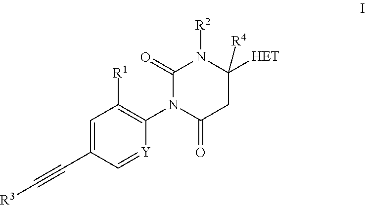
[R3]C#CC1=CC([R1])=C(N2C(=O)CC([HET])([R4])N([R2])C2=O)[Y]=C1
